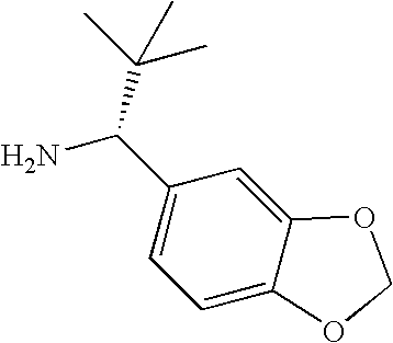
C1=C(C(N)C(C)(C)C)C=C2C(=C1)OCO2
